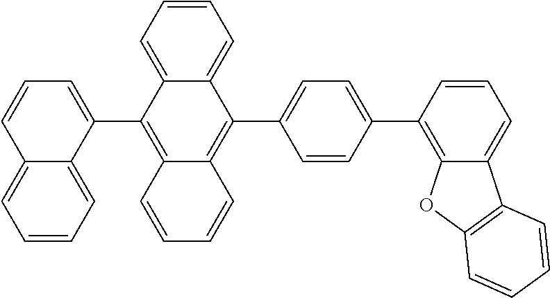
C1(C2=C3C=CC=CC3=C(C3=CC=CC4=CC=CC=C34)C3=CC=CC=C23)=CC=C(C2=C3C(=CC=C2)C2=C(C=CC=C2)O3)C=C1
